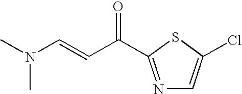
N1=C(C(C=CN(C)C)=O)SC(Cl)=C1
